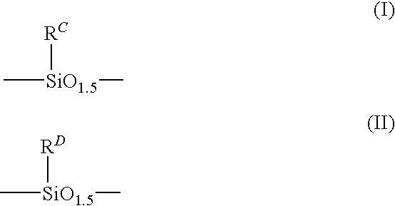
C[SiO1.5]([RC])C.C[SiO1.5]([RD])C
